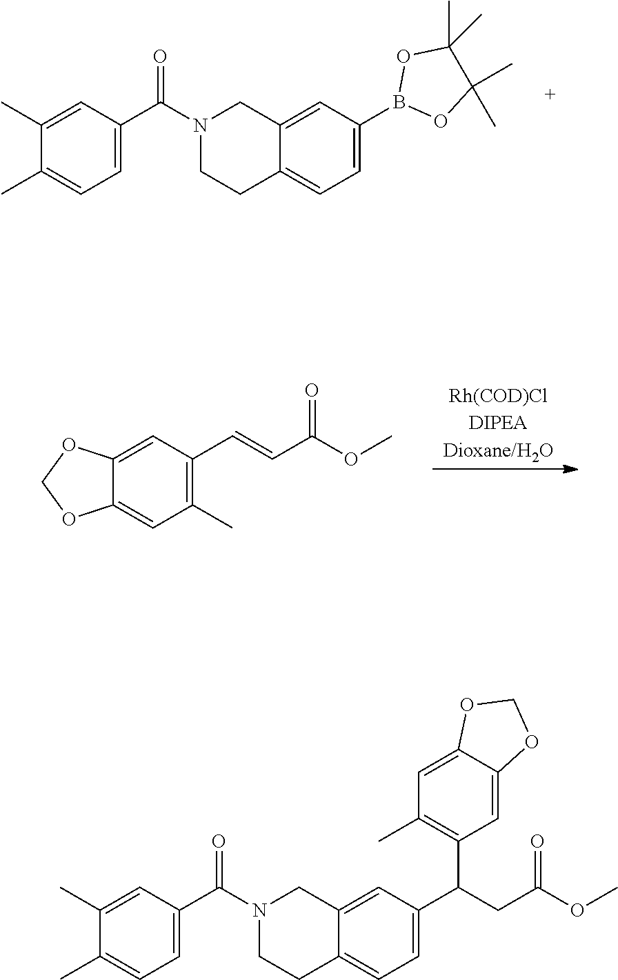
C1(C)=CC(C(N2CCC3=CC=C(B4OC(C)(C)C(C)(C)O4)C=C3C2)=O)=CC=C1C.C(=CC(OC)=O)C1=C(C)C=C2C(=C1)OCO2.C1(C)=CC(C(N2CCC3=CC=C(C(CC(OC)=O)C4=C(C)C=C5C(=C4)OCO5)C=C3C2)=O)=CC=C1C
